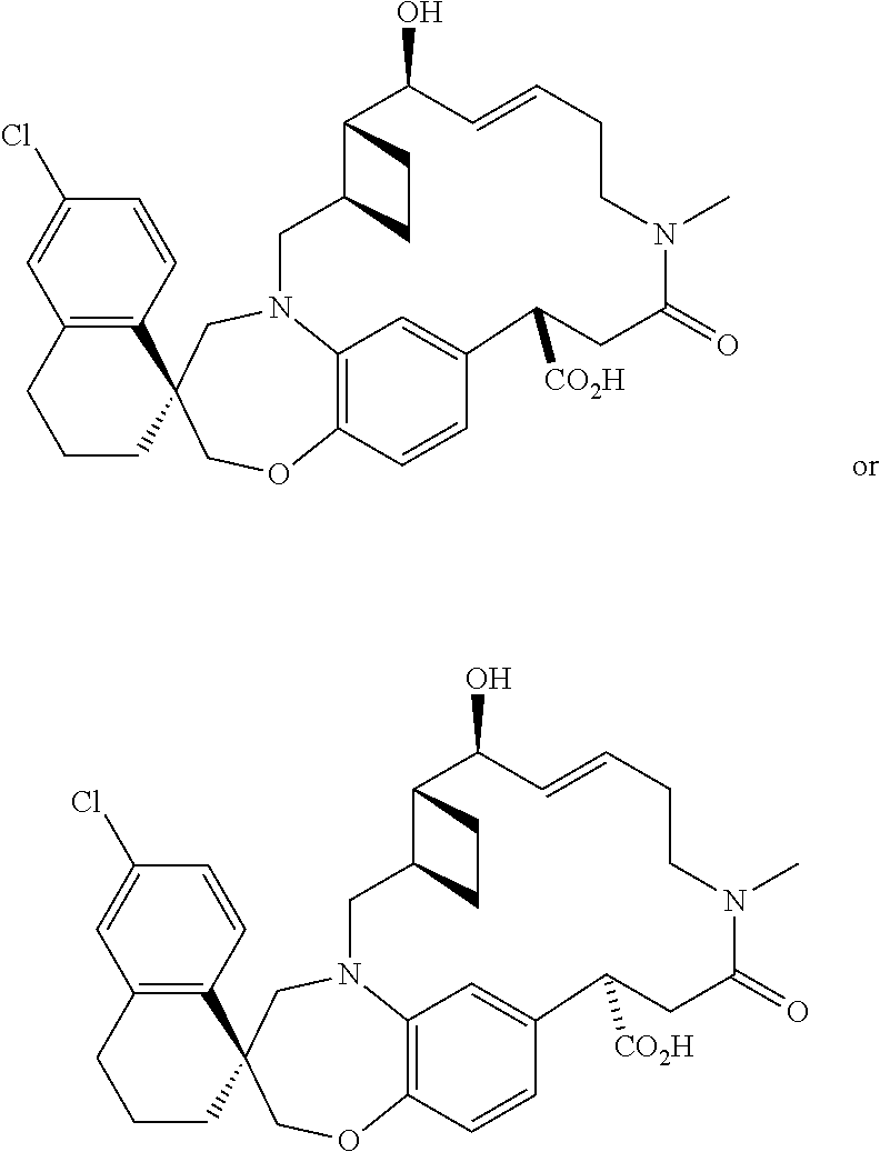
C1=CC2=C(C=C1Cl)CCCC21COC2=C3N(C1)CC1C(C(O)C=CCCN(C)C(=O)CC([CO2H])C(=C3)C=C2)CC1.C1=CC2=C(C=C1Cl)CCCC21COC2=C3N(C1)CC1C(C(O)C=CCCN(C)C(=O)CC([CO2H])C(=C3)C=C2)CC1
